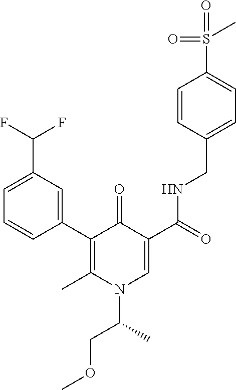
C1(C2=CC(C(F)F)=CC=C2)=C(C)N(C(COC)C)C=C(C(=O)NCC2=CC=C(S(=O)(=O)C)C=C2)C1=O
